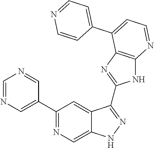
C1=NC=C(C2=NC=C3C(=C2)C(C2=NC4=C(N2)N=CC=C4C2=CC=NC=C2)=NN3)C=N1
